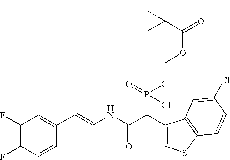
C1(F)=C(F)C=CC(C=CNC(C(C2=CSC3=C2C=C(Cl)C=C3)P(OCOC(=O)C(C)(C)C)(=O)O)=O)=C1
